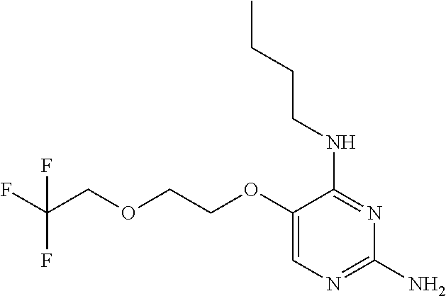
C1(OCCOCC(F)(F)F)=CN=C(N)N=C1NCCCC
